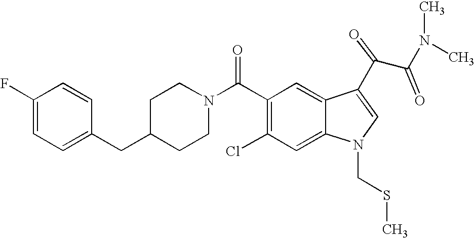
C1(F)=CC=C(CC2CCN(C(C3=C(Cl)C=C4C(=C3)C(C(C(N(C)C)=O)=O)=CN4CSC)=O)CC2)C=C1
